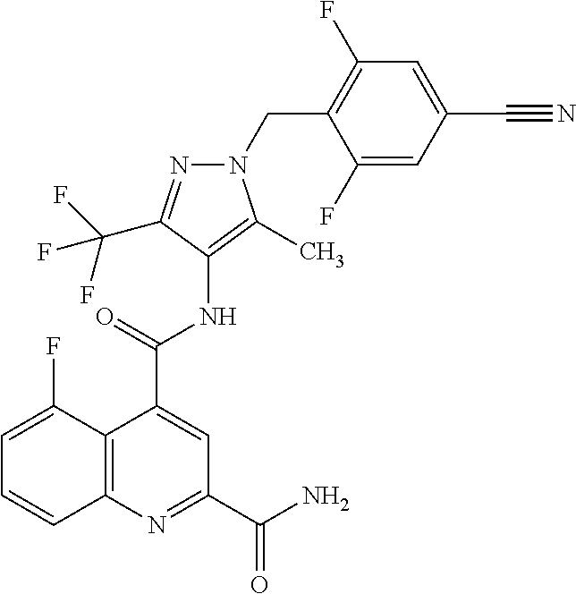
C12=C(N=C(C(=O)N)C=C1C(=O)NC1=C(C)N(CC3=C(F)C=C(C#N)C=C3F)N=C1C(F)(F)F)C=CC=C2F
